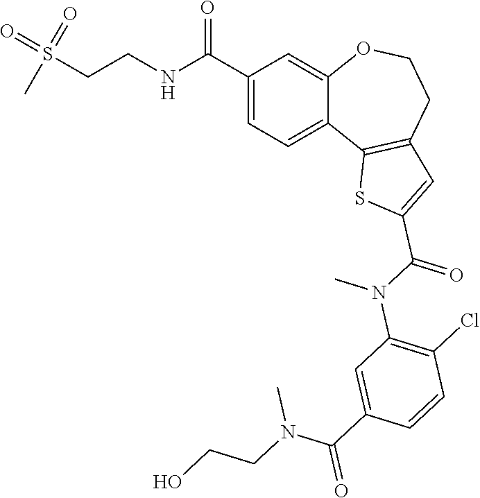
C1=C(C(NCCS(=O)(=O)C)=O)C=C2C(=C1)C1=C(CCO2)C=C(C(N(C)C2=C(Cl)C=CC(C(N(CCO)C)=O)=C2)=O)S1
